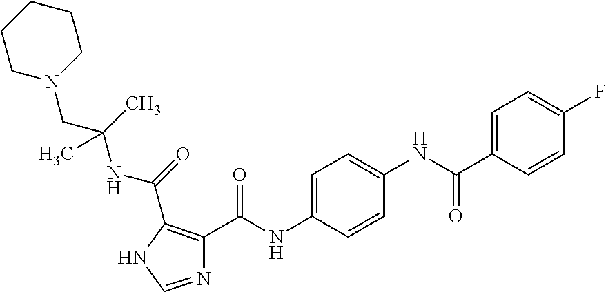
N1=CNC(C(NC(CN2CCCCC2)(C)C)=O)=C1C(NC1=CC=C(NC(C2=CC=C(F)C=C2)=O)C=C1)=O
